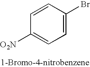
C1=CC(Br)=CC=C1[O2N]
